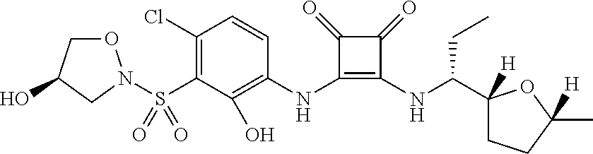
C1(Cl)=C(S(=O)(=O)N2OCC(O)C2)C(O)=C(NC2=C(NC(C3([H])CCC(C)([H])O3)CC)C(=O)C2=O)C=C1
